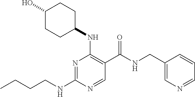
CCCCNC1=NC(NC2CCC(O)CC2)=C(C(NCC2=CN=CC=C2)=O)C=N1
